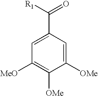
C1([MeO])=C([OMe])C([OMe])=CC(C([R1])=O)=C1
